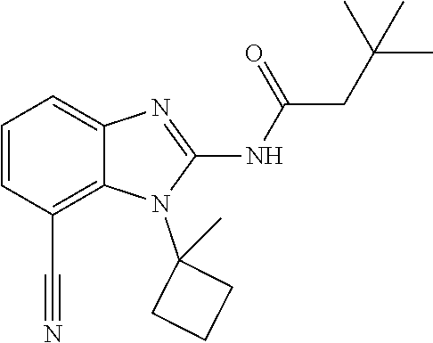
C1=CC(C#N)=C2C(=C1)N=C(NC(=O)CC(C)(C)C)N2C1(C)CCC1
